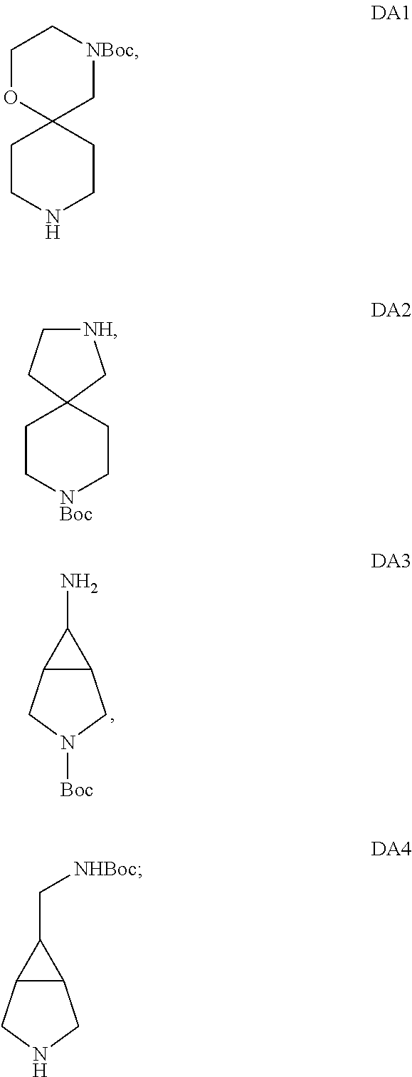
C12C(CN([Boc])C1)C2N.C1OC2(C[NBoc]C1)CCNCC2.C1C[NBoc]CCC12CC[NH]C2.C12C(CNC1)C2C[NHBoc]
